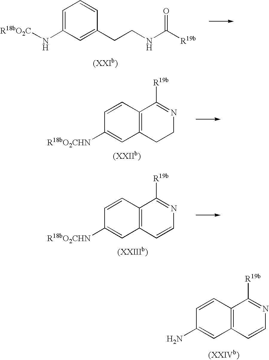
C1=C(N[R18bO2C])C=C(CCNC([R19b])=O)C=C1.C12=C(CCN=C1[R19b])C=C([R18bO2CHN])C=C2.C12=C(C=CN=C1[R19b])C=C([R18bO2CHN])C=C2.C12=C(C=CN=C1[R19b])C=C(N)C=C2
